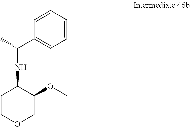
C1=CC=CC=C1C(NC1CCOCC1OC)C
